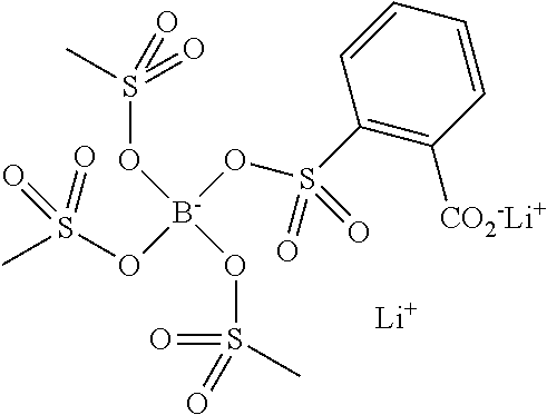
CS(O[B-](OS(C1=C([CO2-Li+])C=CC=C1)(=O)=O)(OS(=O)(=O)C)OS(=O)(=O)C)(=O)=O.[Li]
